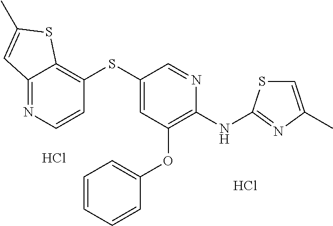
C1(SC2=CC(OC3=CC=CC=C3)=C(NC3=NC(C)=CS3)N=C2)=C2C(=NC=C1)C=C(C)S2.Cl.Cl
